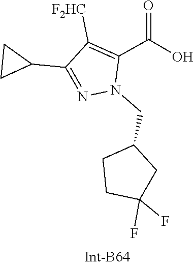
C1(C2CC2)=NN(CC2CCC(F)(F)C2)C(C(=O)O)=C1[F2HC]
